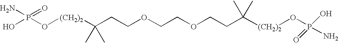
OP(O[(CH2)2]C(CCOCCOCCC([(CH2)2]OP(N)(O)=O)(C)C)(C)C)(N)=O
